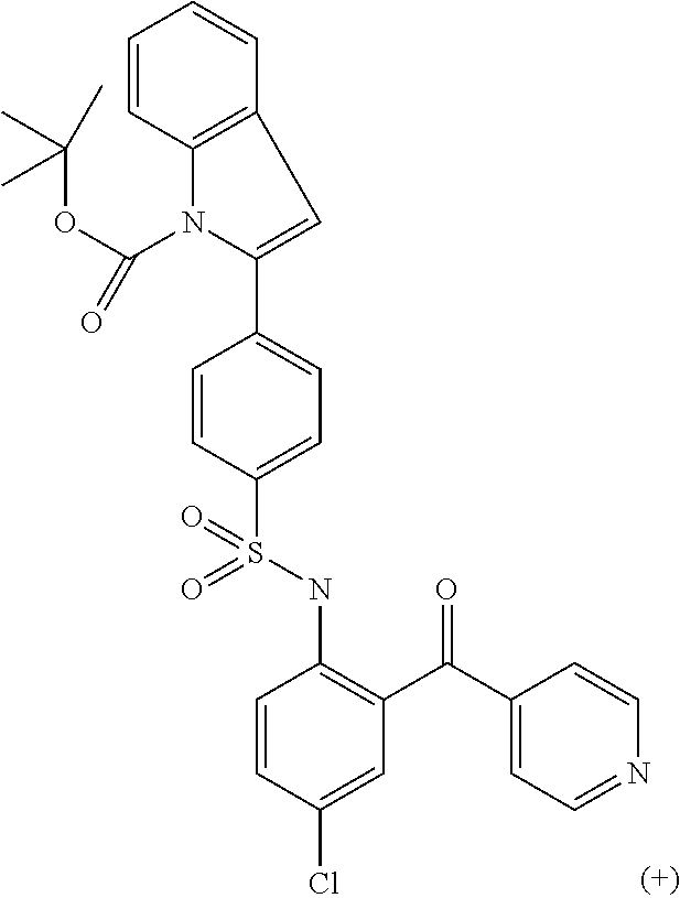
C1=CC(S(NC2=C(C(=O)C3=CC=NC=C3)C=C(Cl)C=C2)(=O)=O)=CC=C1C1=CC2=C(N1C(OC(C)(C)C)=O)C=CC=C2
